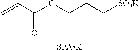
C=CC(OCCC[SO3K])=O.[SPAK]
